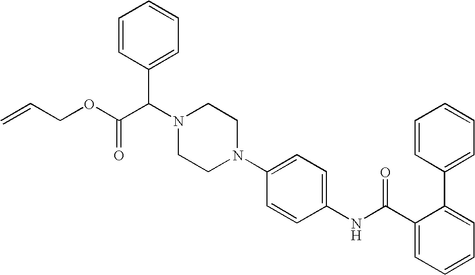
N1(C2=CC=C(NC(C3=CC=CC=C3C3=CC=CC=C3)=O)C=C2)CCN(C(C(OCC=C)=O)C2=CC=CC=C2)CC1
